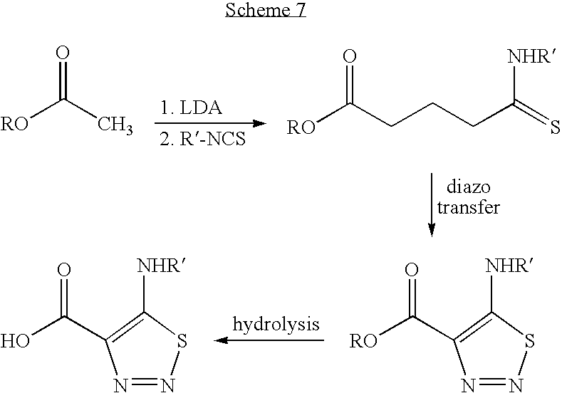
[RO]C(C)=O.[RO]C(CCCC([NHR])=S)=O.OC(C1=C([NHR])SN=N1)=O.[RO]C(C1=C([NHR])SN=N1)=O
